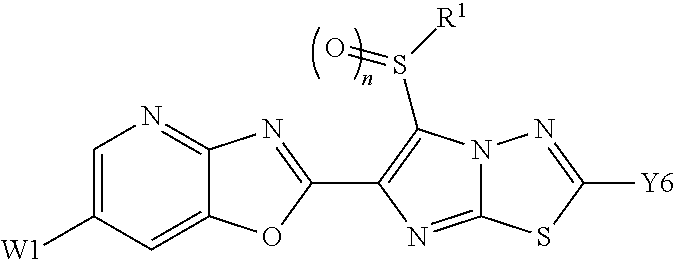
C12=CC([W1])=CN=C1N=C(C1=C(S([R1])=O)N3C(=N1)SC([Y6])=N3)O2
